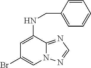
C1(NCC2=CC=CC=C2)=CC(Br)=CN2C1=NC=N2
